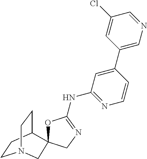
C1CC2CCN1CC21OC(NC2=NC=CC(C3=CN=CC(Cl)=C3)=C2)=NC1
